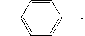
C1(C)=CC=C(F)C=C1
